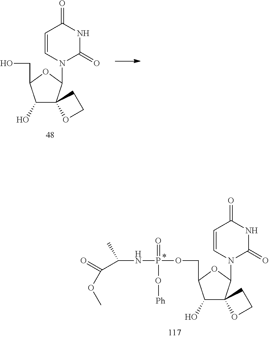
N1(C2C3(C(O)C(CO)O2)OCC3)C(=O)NC(=O)C=C1.C1(O)C2(C(N3C(=O)NC(=O)C=C3)OC1COP(NC(C)C(=O)OC)(=O)O[Ph])OCC2
